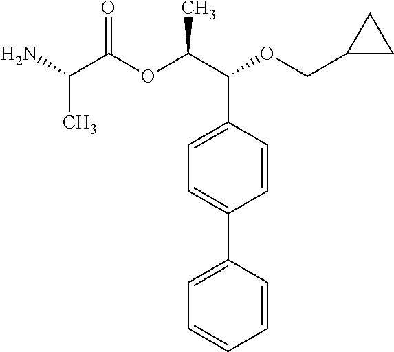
CC(C(=O)OC(C(C1=CC=C(C2=CC=CC=C2)C=C1)OCC1CC1)C)N
